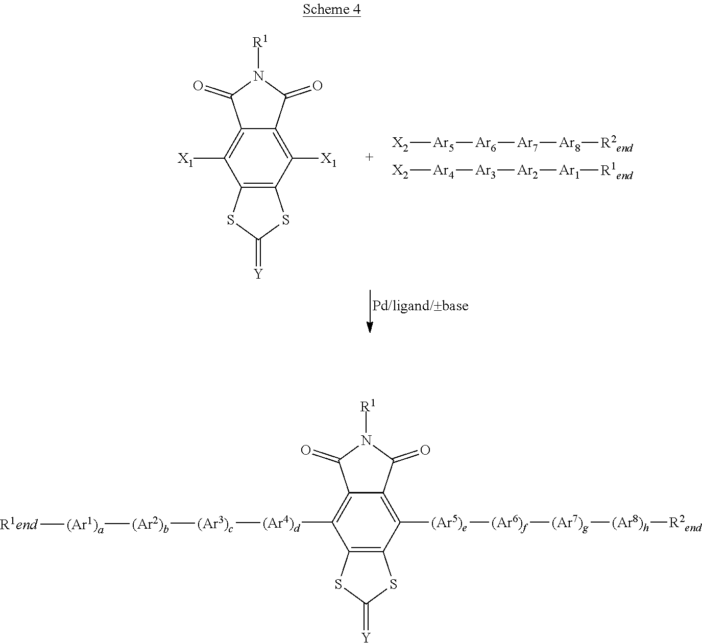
[X2][Ar5][Ar6][Ar7][Ar8][R2end].[X2][Ar4][Ar3][Ar2][Ar1][R1end].C12=C(C([X1])=C3C(=C1[X1])C(=O)N([R1])C3=O)SC(=[Y])S2.C12=C(C([(Ar5)e][(Ar6)f][(Ar7)g][(Ar8)h][R2end])=C3C(=C1[(Ar4)d][(Ar3)c][(Ar2)b][(Ar1)a][R1end])C(=O)N([R1])C3=O)SC(=[Y])S2
